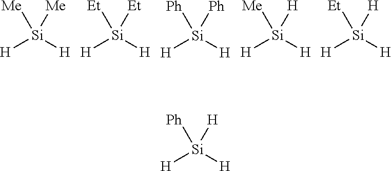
[H][Si]([H])([Me])[Me].[H][Si]([H])([Et])[Et].[H][Si]([H])([Ph])[Ph].[H][Si]([H])([Me])[H].[H][Si]([H])([Et])[H].[H][Si]([H])([Ph])[H]
